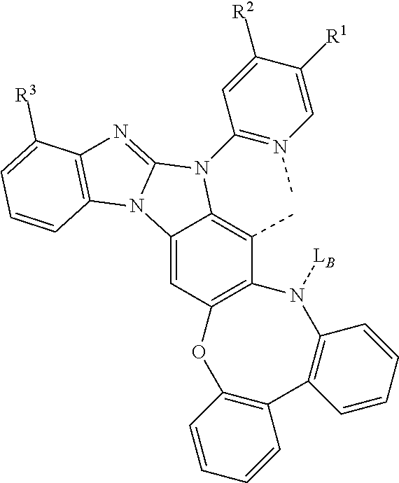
CC1=C2C(=CC3=C1N([LB])C1=C(C4=C(O3)C=CC=C4)C=CC=C1)N1C(=NC3=C1C=CC=C3[R3])N2C1=N(C)C=C([R1])C([R2])=C1
